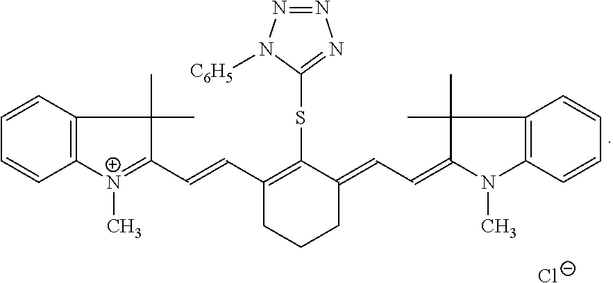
C1=CC2=C(C=C1)C(C)(C)C(C=CC1=C(SC3=NN=NN3[C6H5])C(=CC=C3N(C)C4=C(C3(C)C)C=CC=C4)CCC1)=[N+]2C.[Cl-]
